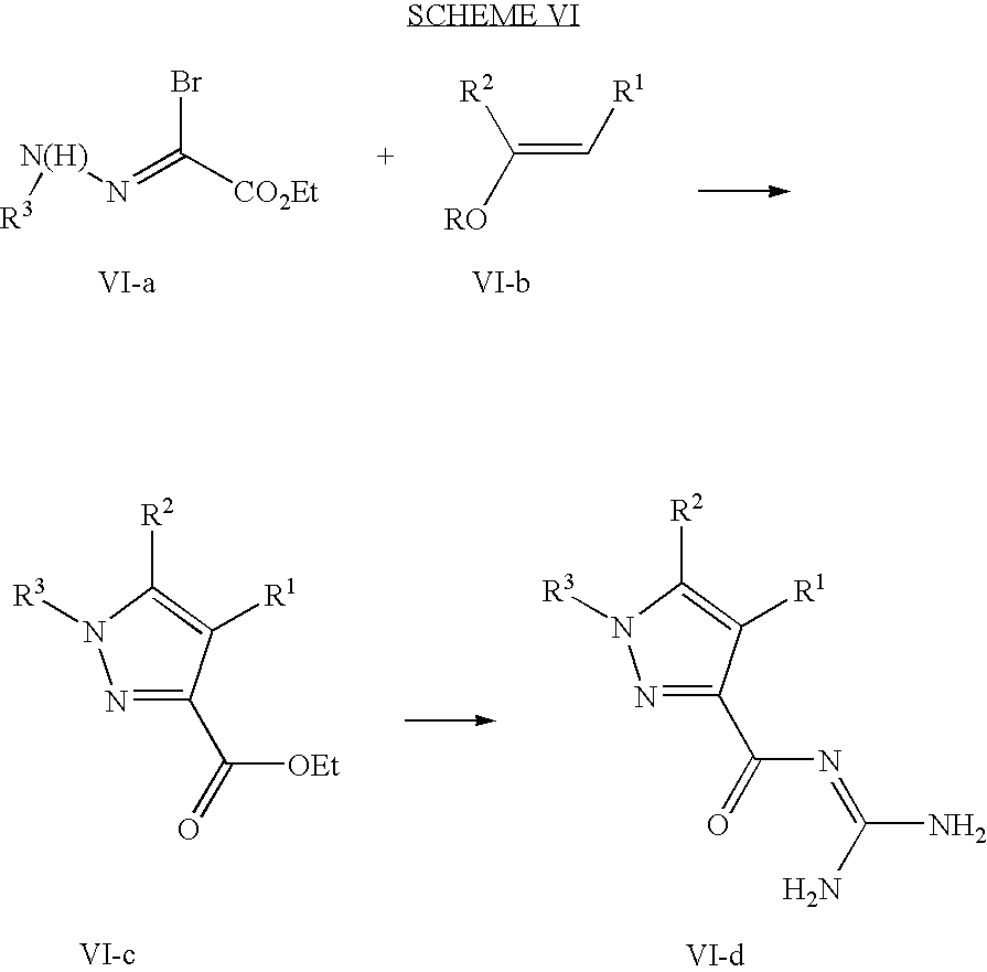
[N(H)](N=C([CO2Et])Br)[R3].C(=C[R1])([R2])[RO].N1=C(C([OEt])=O)C([R1])=C([R2])N1[R3].N1=C(C(N=C(N)N)=O)C([R1])=C([R2])N1[R3]
